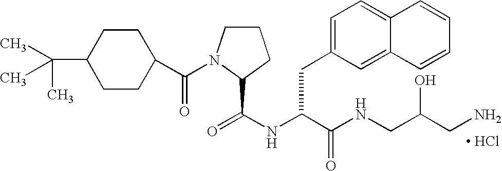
C1CN(C(C2CCC(C(C)(C)C)CC2)=O)C(C(NC(C(NCC(CN)O)=O)CC2=CC=C3C(=C2)C=CC=C3)=O)C1.[ HCl]
